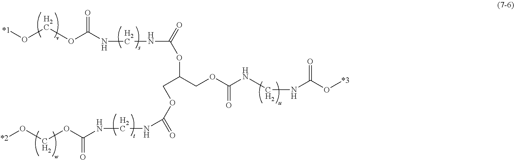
N(C(=O)OC(COC(NCNC(O[*3])=O)=O)COC(=O)NCNC(=O)OCO[*2])CNC(OCO[*1])=O
